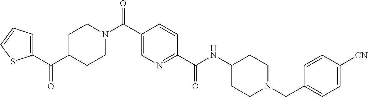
C(C1=CN=C(C(NC2CCN(CC3=CC=C([CN])C=C3)CC2)=O)C=C1)(=O)N1CCC(C(C2=CC=CS2)=O)CC1
